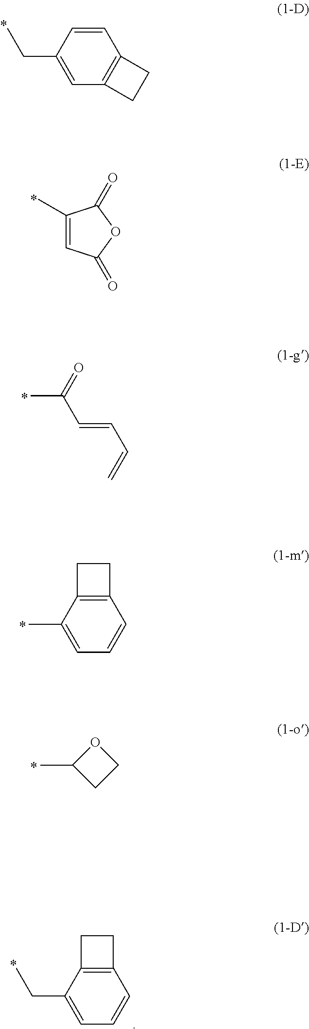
CCC1=CC2=C(C=C1)CC2.C1(C)=CC(=O)OC1=O.CC(=O)C=CC=C.C12=C(C(C)=CC=C1)CC2.C1(C)CCO1.C12=C(C(CC)=CC=C1)CC2
